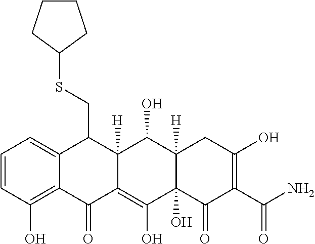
C1=CC(O)=C2C(=C1)C(CSC1CCCC1)C1([H])C(=C(O)C3(O)C([H])(C1O)CC(O)=C(C(N)=O)C3=O)C2=O
